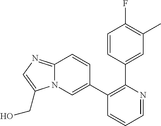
C1(C2=CN3C(=NC=C3CO)C=C2)=C(C2=CC(C)=C(F)C=C2)N=CC=C1
